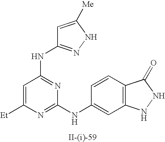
C1=C([Et])N=C(NC2=CC3=C(C=C2)C(=O)NN3)N=C1NC1=NNC([Me])=C1
